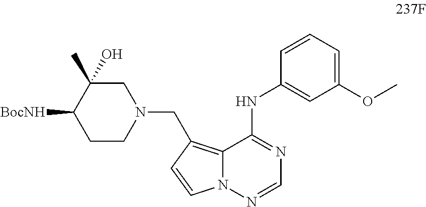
C1C(O)(C)C([BocNH])CCN1CC1=C2N(N=CN=C2NC2=CC(OC)=CC=C2)C=C1
